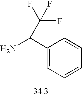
C1(C(N)C(F)(F)F)=CC=CC=C1
